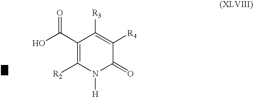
C1(C(=O)O)=C([R2])N([H])C(=O)C([R4])=C1[R3]
